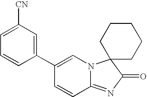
C1=C([CN])C=C(C2=CN3C(=NC(=O)C34CCCCC4)C=C2)C=C1
